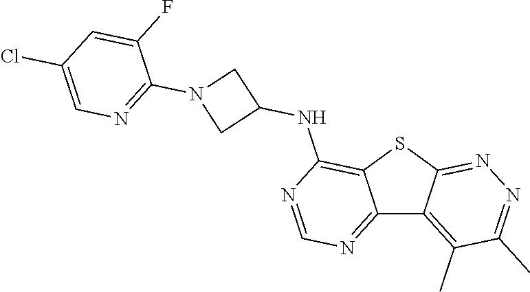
C12=NC=NC(NC3CN(C4=NC=C(Cl)C=C4F)C3)=C1SC1=NN=C(C)C(C)=C21
